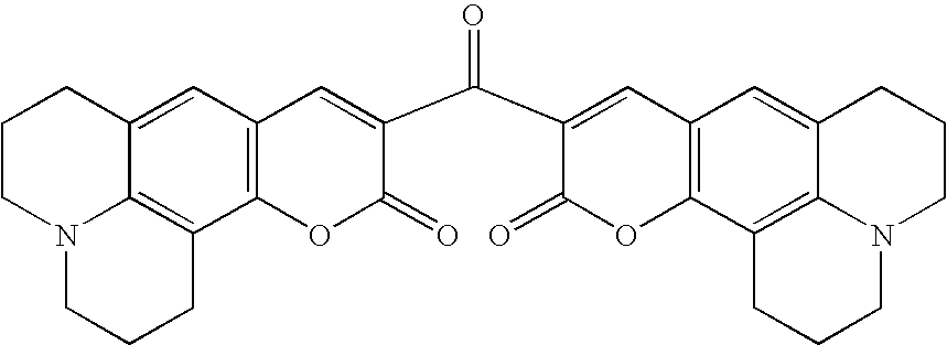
C12=C(C=C3C4=C1CCCN4CCC3)C=C(C(C1=CC3=C(OC1=O)C1=C4C(=C3)CCCN4CCC1)=O)C(=O)O2
